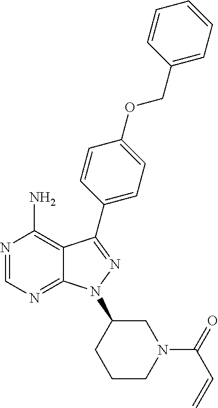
N1=CN=C2C(=C1N)C(C1=CC=C(OCC3=CC=CC=C3)C=C1)=NN2C1CCCN(C(C=C)=O)C1
